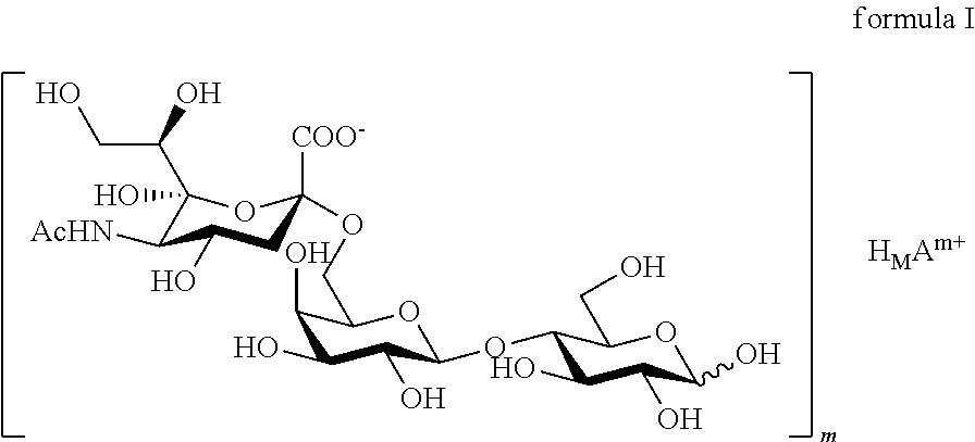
C1(O)(C(CO)O)C([AcHN])C(O)CC([COO-])(OCC2C(O)C(O)C(O)C(OC3C(O)C(O)C(O)OC3CO)O2)O1.[HMAm+]
